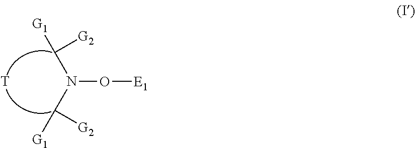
N(O[E1])(C([G2])[G1])C([G2])[G1].[T]
